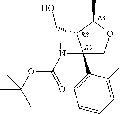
C1(NC(=O)OC(C)(C)C)(C2=CC=CC=C2F)COC(C)C1CO
